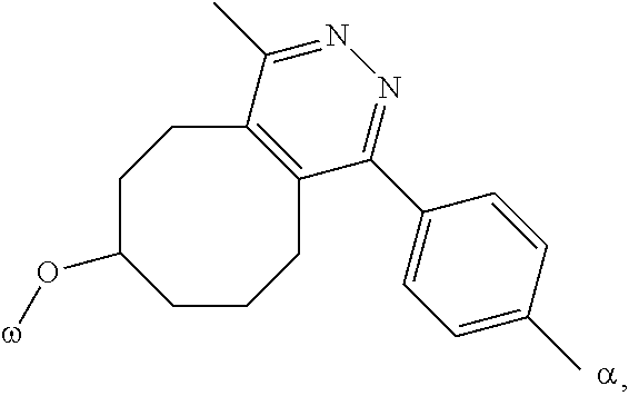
CC1=NN=C(C2=CC=C(C)C=C2)C2=C1CCC(O[w])CCC2
